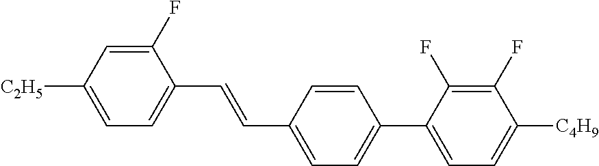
C1(F)=CC([C2H5])=CC=C1C=CC1=CC=C(C2=CC=C([C4H9])C(F)=C2F)C=C1
